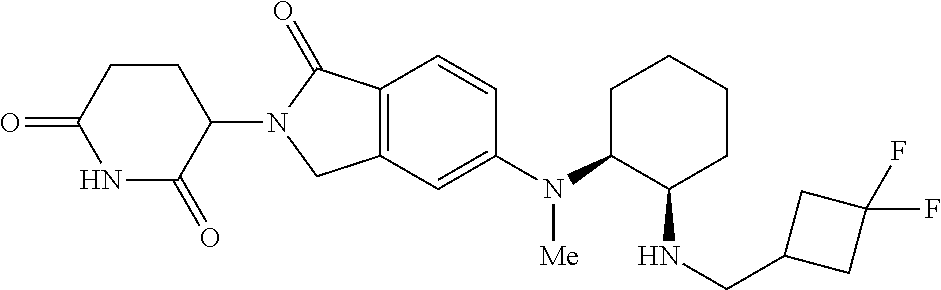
C1=CC2=C(C=C1N(C1CCCCC1NCC1CC(F)(F)C1)[Me])CN(C1C(=O)NC(=O)CC1)C2=O
